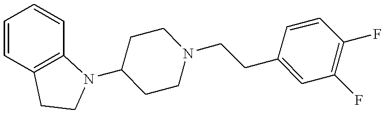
C1=CC2=C(C=C1)N(C1CCN(CCC3=CC(F)=C(F)C=C3)CC1)CC2
